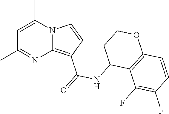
C1=C(C)N2C(=C(C(=O)NC3C4=C(OCC3)C=CC(F)=C4F)C=C2)N=C1C
